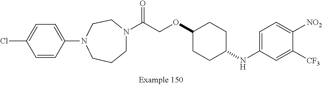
C1N(C(COC2CCC(NC3=CC=C([NO2])C([CF3])=C3)CC2)=O)CCN(C2=CC=C(Cl)C=C2)CC1
